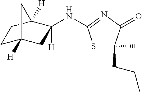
C1C2([H])CC([H])(NC3=NC(=O)C(CCC)(C)S3)C([H])(C1)C2
